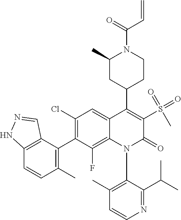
C1=CN=C(C(C)C)C(N2C(=O)C(S(=O)(=O)C)=C(C3CC(C)N(C(=O)C=C)CC3)C3=CC(Cl)=C(C4=C(C)C=CC5=C4C=NN5)C(F)=C23)=C1C
